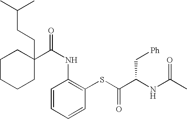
C1CCCC(C(NC2=C(SC(C(NC(C)=O)C[Ph])=O)C=CC=C2)=O)(CCC(C)C)C1
